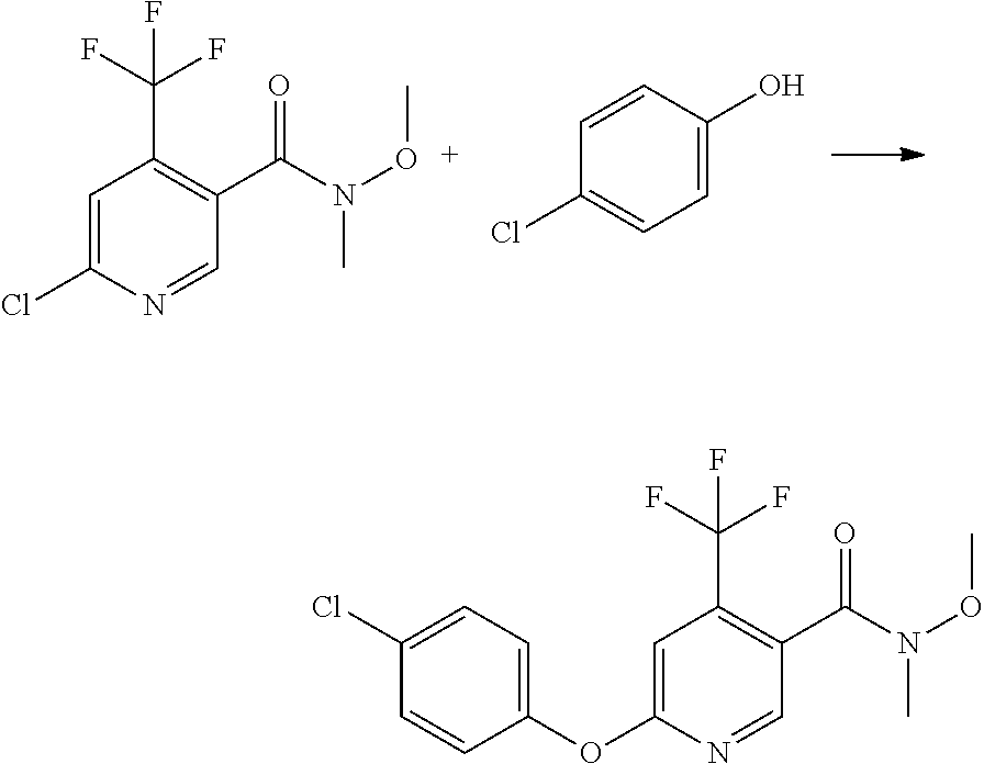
ClC1=CC(C(F)(F)F)=C(C(N(OC)C)=O)C=N1.C1=C(O)C=CC(Cl)=C1.O(C1=CC(C(F)(F)F)=C(C(N(OC)C)=O)C=N1)C1=CC=C(Cl)C=C1
